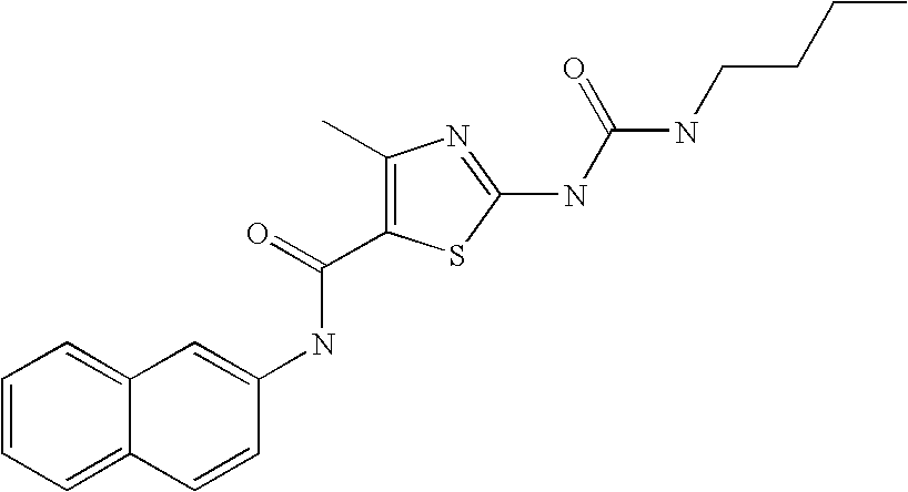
C1=C(NC(=O)C2=C(C)N=C(NC(NCCCC)=O)S2)C=CC2=CC=CC=C12
